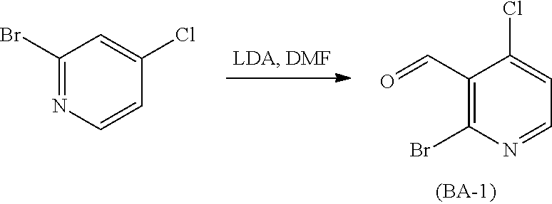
C1=CN=C(Br)C=C1Cl.C1(C=O)=C(Br)N=CC=C1Cl
